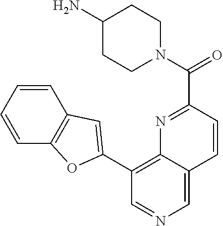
C1=CC=CC2=C1C=C(C1=C3C(=CN=C1)C=CC(C(N1CCC(N)CC1)=O)=N3)O2
